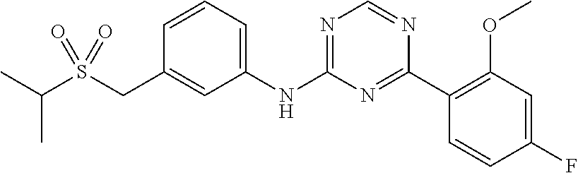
C(S(CC1=CC(NC2=NC=NC(C3=C(OC)C=C(F)C=C3)=N2)=CC=C1)(=O)=O)(C)C
